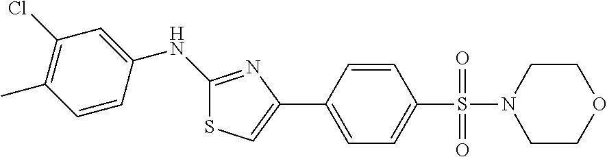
C1(NC2=CC(Cl)=C(C)C=C2)=NC(C2=CC=C(S(=O)(=O)N3CCOCC3)C=C2)=CS1
